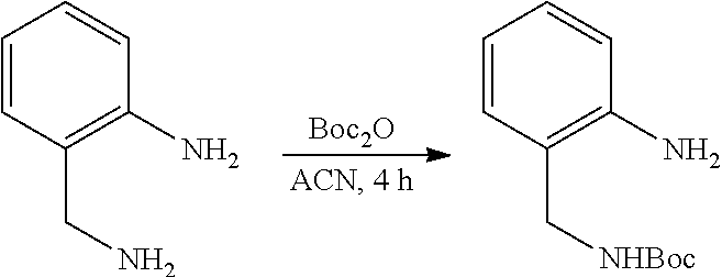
[Boc2O].C1=CC(CN)=C(N)C=C1.C1=CC(C[NHBoc])=C(N)C=C1
